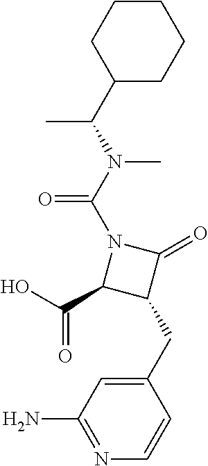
N1(C(=O)N(C(C2CCCCC2)C)C)C(C(O)=O)C(CC2=CC(N)=NC=C2)C1=O
